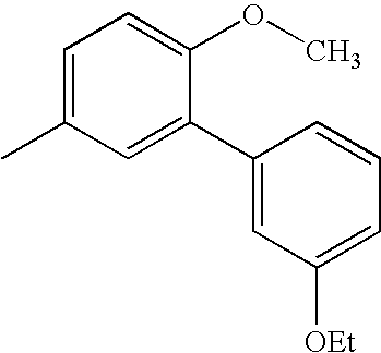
CC1=CC=C(OC)C(C2=CC([OEt])=CC=C2)=C1
